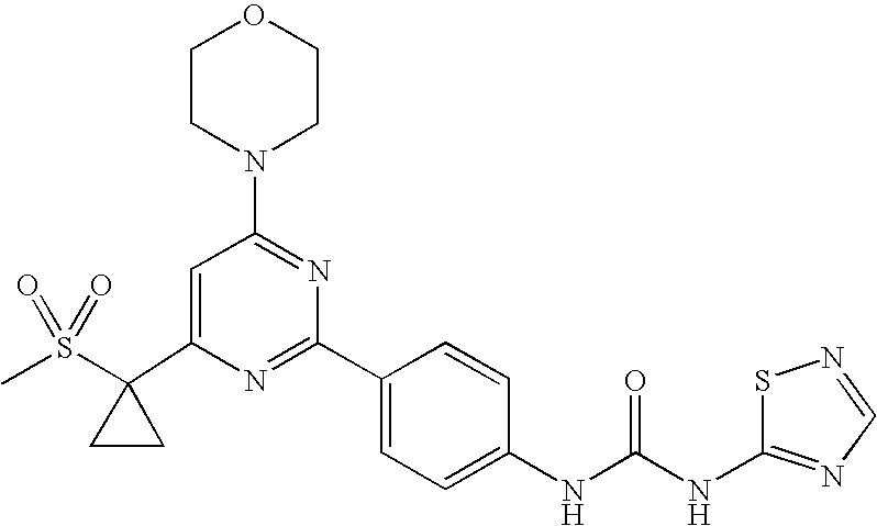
C1(C2(S(=O)(=O)C)CC2)=CC(N2CCOCC2)=NC(C2=CC=C(NC(=O)NC3=NC=NS3)C=C2)=N1
